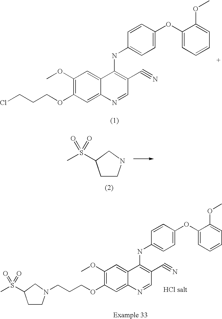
C1(OC)=C(OCCCCl)C=C2C(=C1)C(NC1=CC=C(OC3=CC=CC=C3OC)C=C1)=C(C#N)C=N2.C1CNCC1S(C)(=O)=O.C1(OC)=C(OCCCN2CCC(S(C)(=O)=O)C2)C=C2C(=C1)C(NC1=CC=C(OC3=CC=CC=C3OC)C=C1)=C(C#N)C=N2
